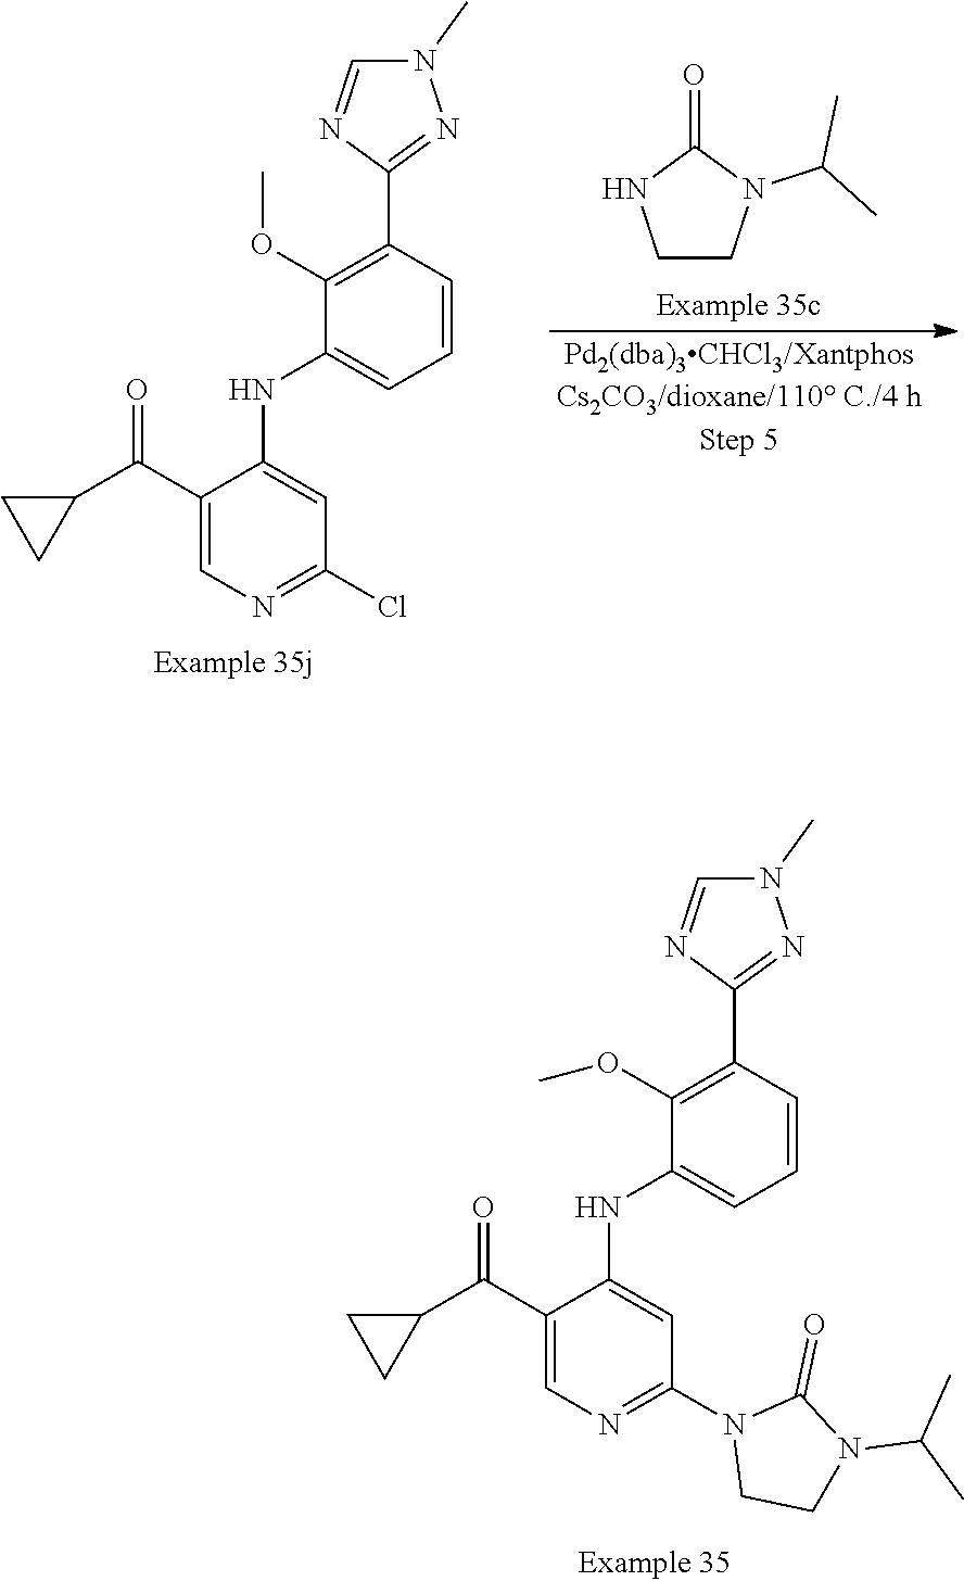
N1(C)C=NC(C2=C(OC)C(NC3=CC(N4CCN(C(C)C)C4=O)=NC=C3C(=O)C3CC3)=CC=C2)=N1.N1(C)C=NC(C2=C(OC)C(NC3=CC(Cl)=NC=C3C(=O)C3CC3)=CC=C2)=N1.C1CN(C(C)C)C(=O)N1
